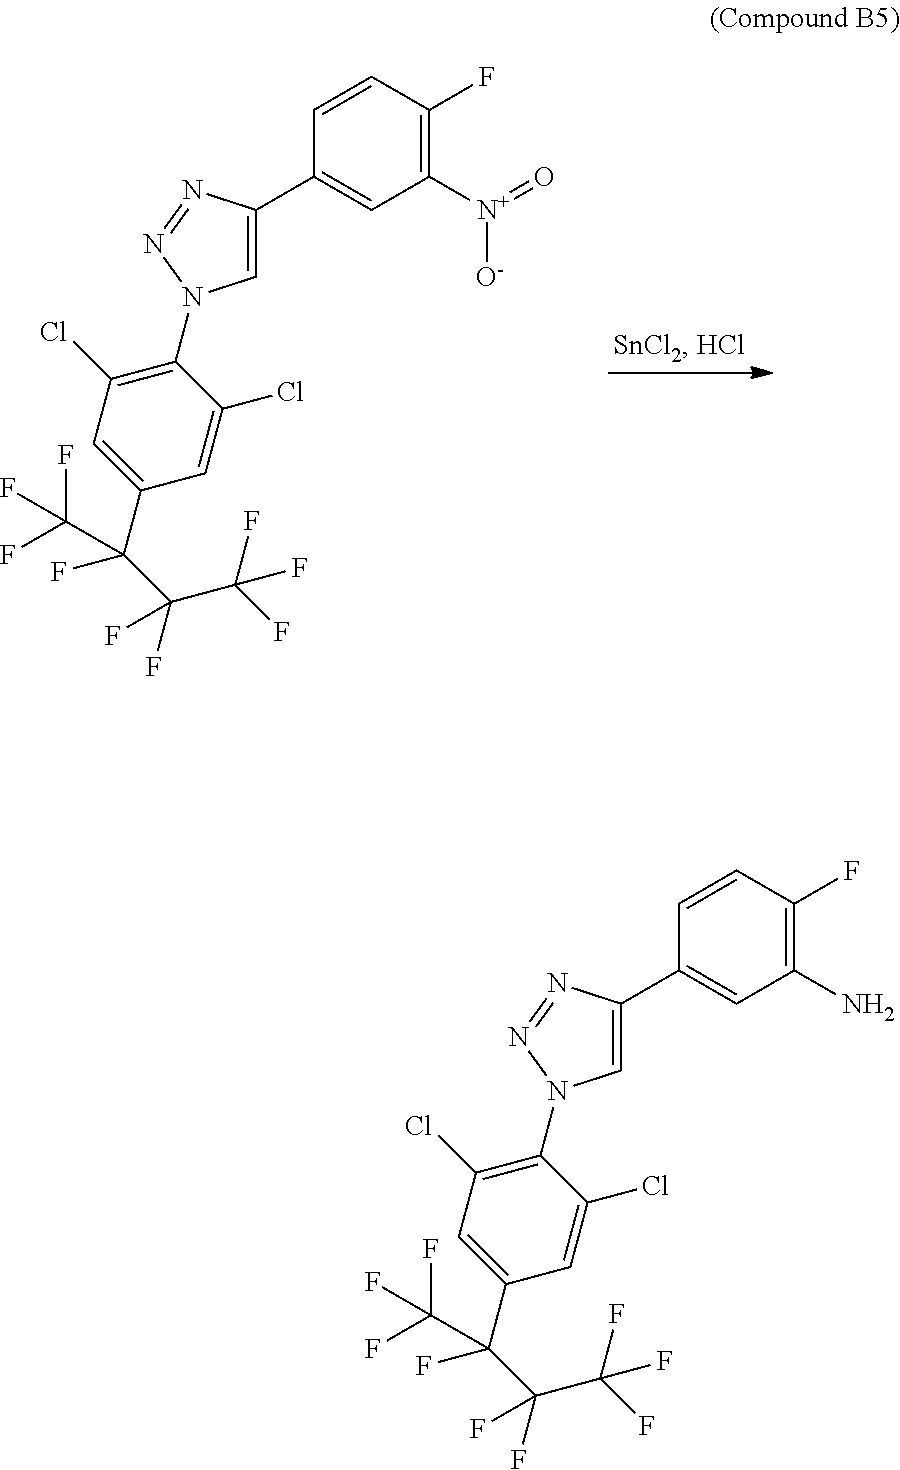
C1=CC(F)=C([N+](=O)[O-])C=C1C1=CN(C2=C(Cl)C=C(C(F)(C(C(F)(F)F)(F)F)C(F)(F)F)C=C2Cl)N=N1.C1=CC(F)=C(N)C=C1C1=CN(C2=C(Cl)C=C(C(F)(C(C(F)(F)F)(F)F)C(F)(F)F)C=C2Cl)N=N1
